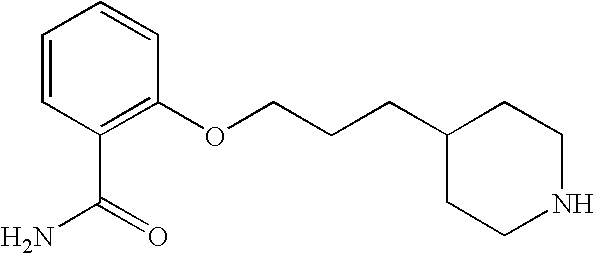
C1=CC(C(N)=O)=C(OCCCC2CCNCC2)C=C1
